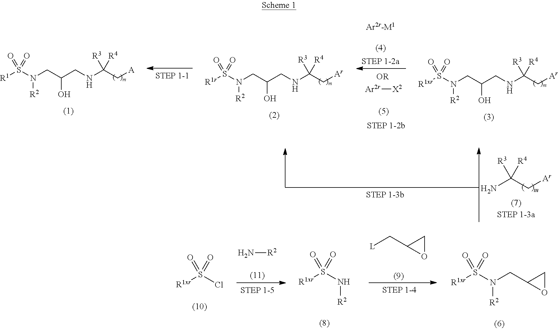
[R1]S(N(CC(CNC(C[A])([R4])[R3])O)[R2])(=O)=O.[R1r]S(N(CC(CNC(C[Ar])([R4])[R3])O)[R2])(=O)=O.[R1xr]S(N(CC(CNC(C[Ar])([R4])[R3])O)[R2])(=O)=O.NC(C[Ar])([R4])[R3].[Ar2r][X2].[R1xr]S(N(CC1OC1)[R2])(=O)=O.[L]CC1OC1.[R1xr]S(N[R2])(=O)=O.N[R2].[R1xr]S(Cl)(=O)=O
